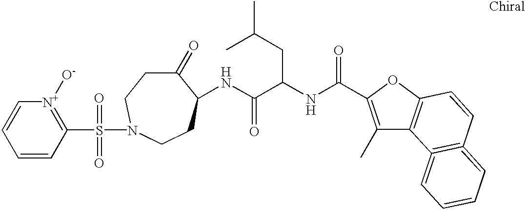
C1=CC(S(=O)(=O)N2CCC(=O)C(NC(C(NC(=O)C3=C(C)C4=C(O3)C=CC3=C4=CC=CC=3)CC(C)C)=O)CC2)=[N+]([O-])C=C1
